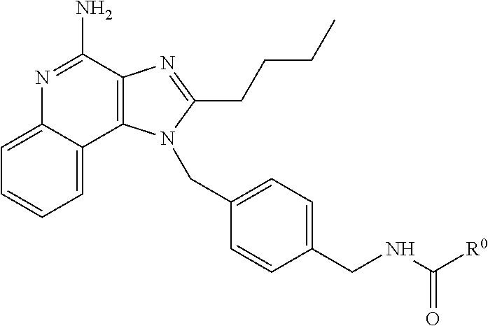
C1=C2C(=CC=C1)N=C(N)C1=C2N(CC2=CC=C(CNC([R0])=O)C=C2)C(CCCC)=N1
